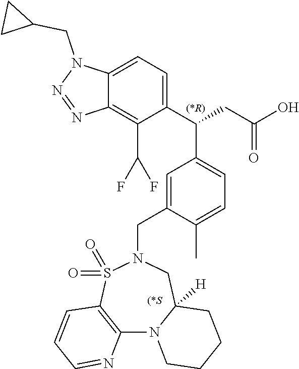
C12=C(S(=O)(=O)N(CC3=CC(C(C4=CC=C5C(=C4C(F)F)N=NN5CC4CC4)CC(O)=O)=CC=C3C)CC3([H])N1CCCC3)C=CC=N2.[(*S]
